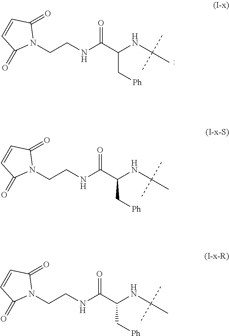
N1(CCNC(C(NC(C)(C)C)C[Ph])=O)C(=O)C=CC1=O.N1(CCNC(C(NC(C)(C)C)C[Ph])=O)C(=O)C=CC1=O.N1(CCNC(C(NC(C)(C)C)C[Ph])=O)C(=O)C=CC1=O
